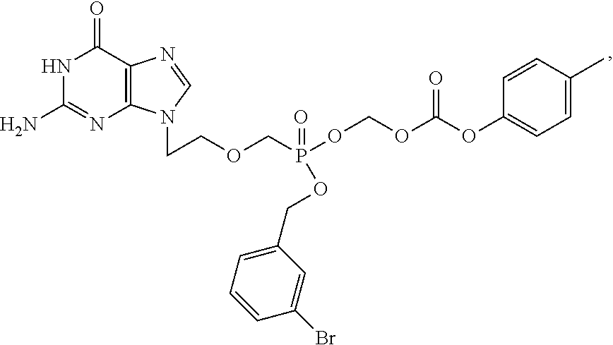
N1C(N)=NC2=C(C1=O)N=CN2CCOCP(OCOC(OC1=CC=C(C)C=C1)=O)(=O)OCC1=CC=CC(Br)=C1
